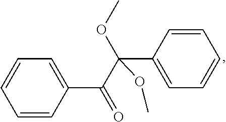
C1=CC=CC(C(=O)C(C2=CC=CC=C2)(OC)OC)=C1
